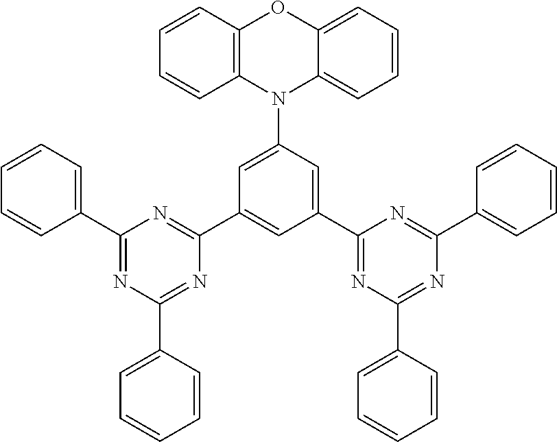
C12=C(C=CC=C1)OC1=CC=CC=C1N2C1=CC(C2=NC(C3=CC=CC=C3)=NC(C3=CC=CC=C3)=N2)=CC(C2=NC(C3=CC=CC=C3)=NC(C3=CC=CC=C3)=N2)=C1
